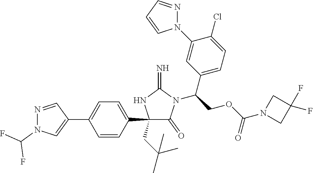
C1(C2=CC=C(C3=CN(C(F)F)N=C3)C=C2)(CC(C)(C)C)C(=O)N(C(COC(N2CC(F)(F)C2)=O)C2=CC=C(Cl)C(N3N=CC=C3)=C2)C(=N)N1
